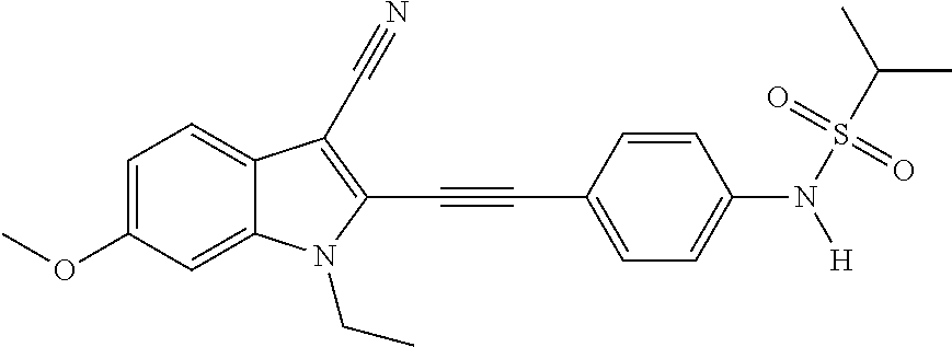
C1=C(OC)C=C2C(=C1)C(C#N)=C(C#CC1=CC=C(N(S(C(C)C)(=O)=O)[H])C=C1)N2CC
